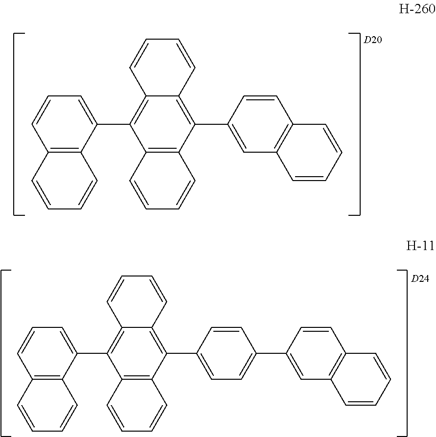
C12=C(C(C3=CC=C(C4=CC5=C(C=C4)C=CC=C5)C=C3)=C3C(=C1C1=CC=CC4=C1C=CC=C4)C=CC=C3)C=CC=C2.C12=C(C(C3=CC4=C(C=C3)C=CC=C4)=C3C(=C1C1=CC=CC4=C1C=CC=C4)C=CC=C3)C=CC=C2
